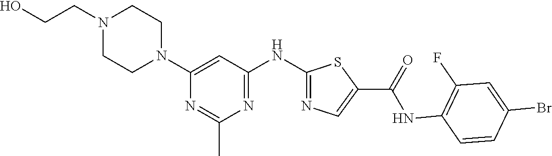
C(C1=CN=C(NC2=NC(C)=NC(N3CCN(CCO)CC3)=C2)S1)(=O)NC1=C(F)C=C(Br)C=C1
